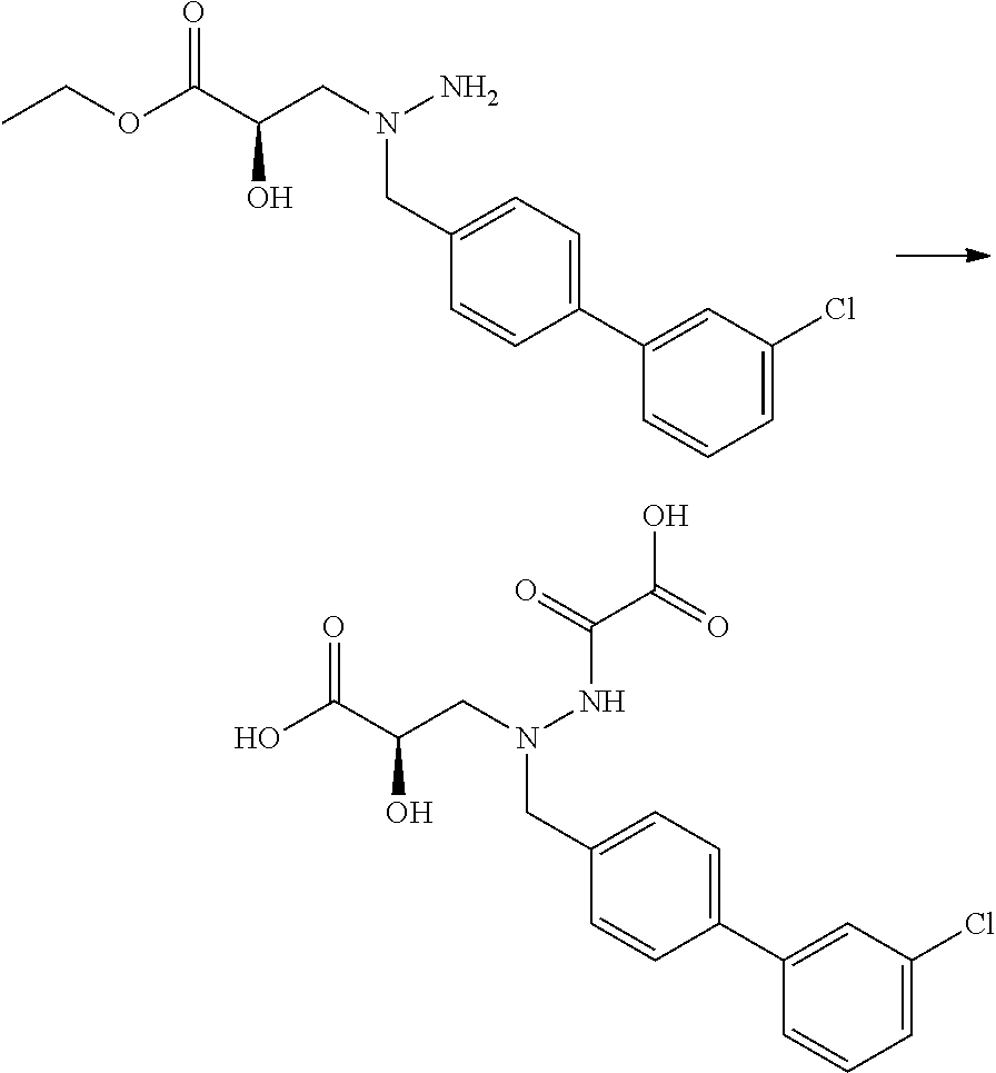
CCOC(C(CN(N)CC1=CC=C(C2=CC(Cl)=CC=C2)C=C1)O)=O.OC(C(CN(NC(C(=O)O)=O)CC1=CC=C(C2=CC(Cl)=CC=C2)C=C1)O)=O
